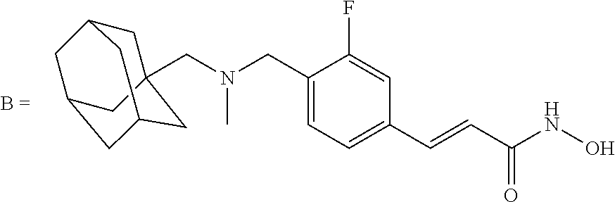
C1C2(CN(CC3=CC=C(C=CC(NO)=O)C=C3F)C)CC3CC(CC1C3)C2
